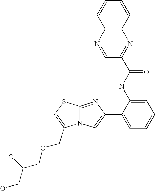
N12C(=NC(C3=CC=CC=C3NC(=O)C3=NC4=C(N=C3)C=CC=C4)=C1)SC=C2COCC(O)CO
